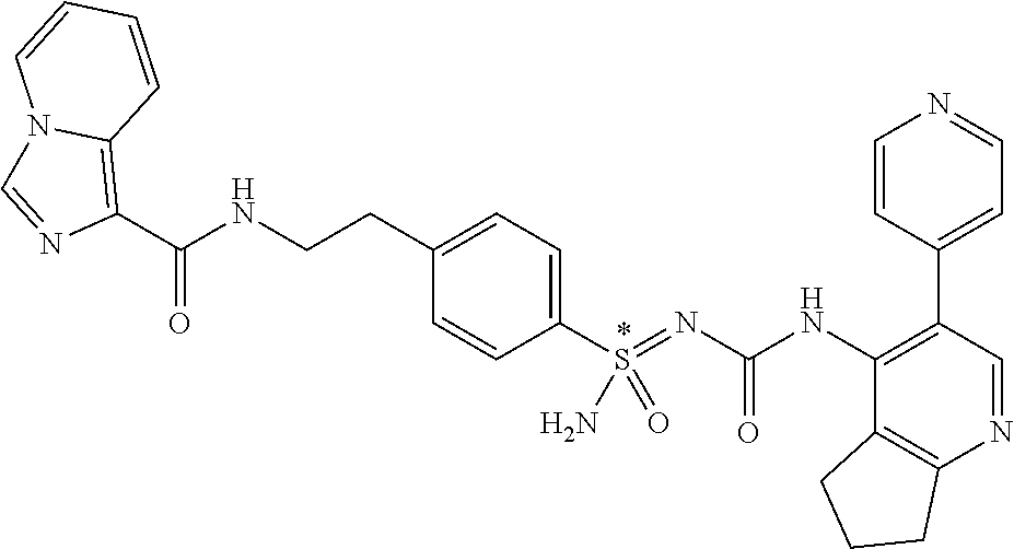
C1(C2=CC=NC=C2)=C(NC(N=S(C2=CC=C(CCNC(C3=C4N(C=N3)C=CC=C4)=O)C=C2)(=O)N)=O)C2=C(N=C1)CCC2
